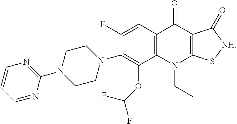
C1(F)=CC2=C(C(OC(F)F)=C1N1CCN(C3=NC=CC=N3)CC1)N(CC)C1=C(C2=O)C(=O)[NH]S1
